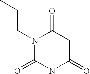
N1(CCC)C(=O)NC(=O)CC1=O
